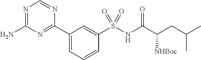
N1=C(N)N=C(C2=CC=CC(S(NC(C(CC(C)C)[NHBoc])=O)(=O)=O)=C2)N=C1
